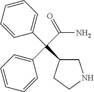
C(C(C1CNCC1)(C1=CC=CC=C1)C1=CC=CC=C1)(N)=O
